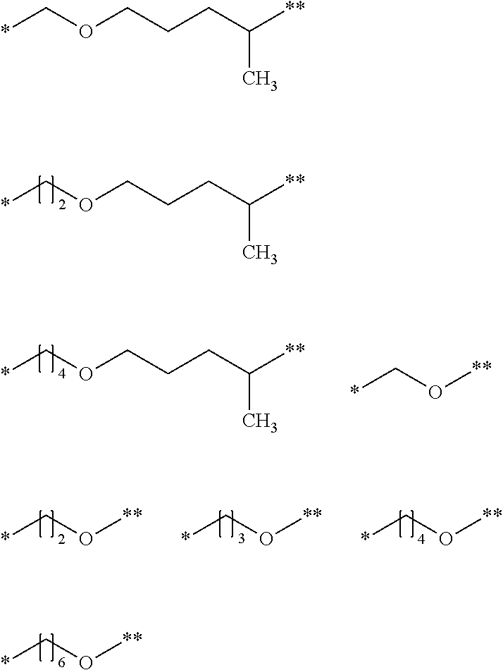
*COCCCC([**])C.*CO[**].*COCCCC([**])C.*CO[**].*CO[**].*CO[**].*CO[**].*COCCCC([**])C
